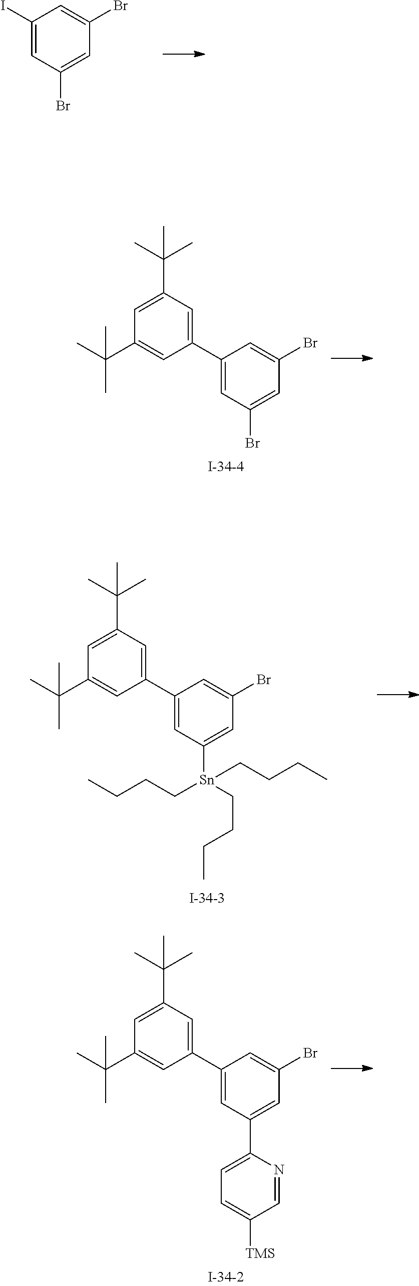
C1(C2=CC(C(C)(C)C)=CC(C(C)(C)C)=C2)=CC([Sn](CCCC)(CCCC)CCCC)=CC(Br)=C1.C1(C2=CC(C(C)(C)C)=CC(C(C)(C)C)=C2)=CC(C2=CC=C([TMS])C=N2)=CC(Br)=C1.C1(I)=CC(Br)=CC(Br)=C1.C1(C2=CC(C(C)(C)C)=CC(C(C)(C)C)=C2)=CC(Br)=CC(Br)=C1
